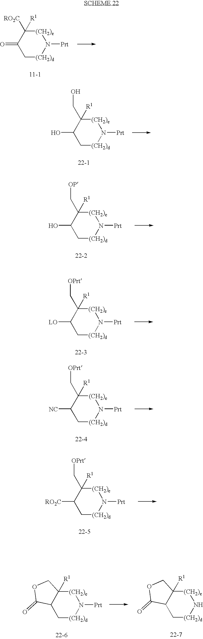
C1(=O)C[(CH2)d]N([Prt])[(CH2)e]C1([RO2C])[R1].C1(O)C[(CH2)d]N([Prt])[(CH2)e]C1(CO)[R1].C1(O)C[(CH2)d]N([Prt])[(CH2)e]C1(C[OP])[R1].C1([LO])C[(CH2)d]N([Prt])[(CH2)e]C1(C[OPrt])[R1].C1([NC])C[(CH2)d]N([Prt])[(CH2)e]C1(C[OPrt])[R1].C1([RO2C])C[(CH2)d]N([Prt])[(CH2)e]C1([R1])C[OPrt].C12C[(CH2)d]N([Prt])[(CH2)e]C1([R1])COC2=O.C12C[(CH2)d]N[(CH2)e]C1([R1])COC2=O
